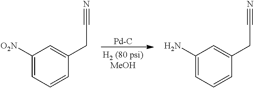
[Pd-C].C1([O2N])=CC=CC(CC#N)=C1.C1(N)=CC=CC(CC#N)=C1
